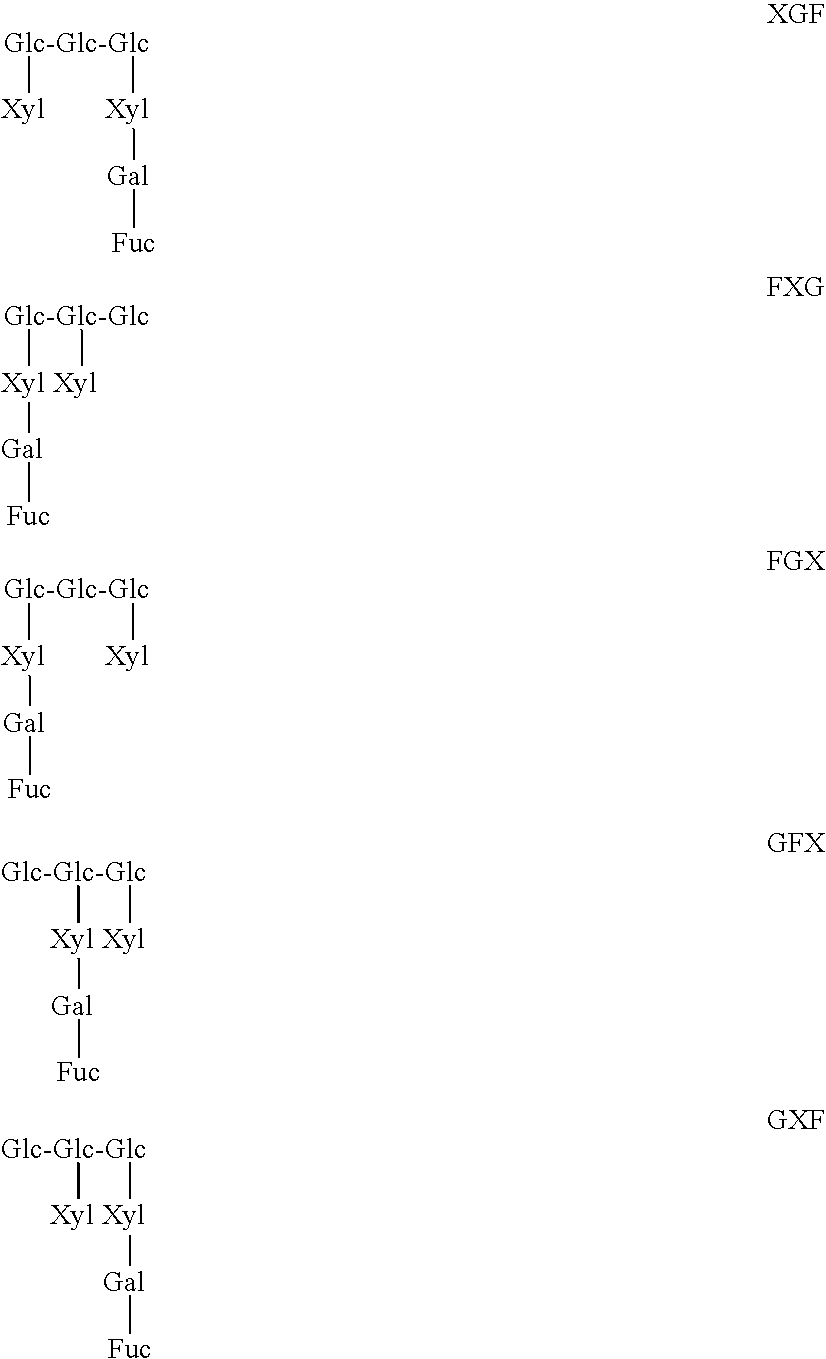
[Glc-Glc-Glc]([Xyl])[Xyl][Gal][Fuc].[Glc-Glc-Glc]([Xyl][Gal][Fuc])[Xyl].[Glc-Glc-Glc]([Xyl][Gal][Fuc])[Xyl].[Glc-Glc-Glc]([Xyl][Gal][Fuc])[Xyl].[Glc-Glc-Glc]([Xyl])[Xyl][Gal][Fuc]
